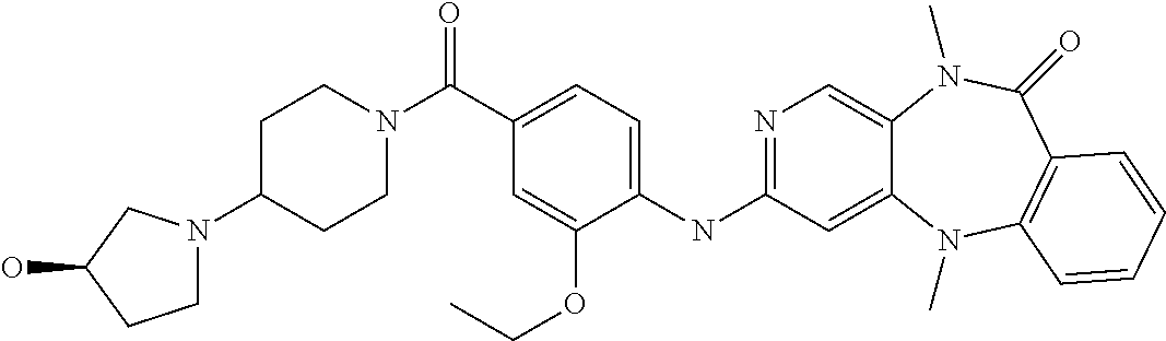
C(C1=CC=C(NC2=NC=C3C(=C2)N(C)C2=C(C(=O)N3C)C=CC=C2)C(OCC)=C1)(=O)N1CCC(N2CCC(O)C2)CC1
